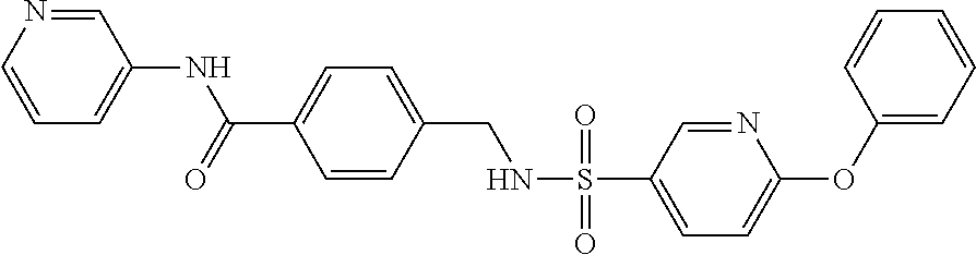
C1=NC=CC=C1NC(C1=CC=C(CNS(=O)(=O)C2=CC=C(OC3=CC=CC=C3)N=C2)C=C1)=O
